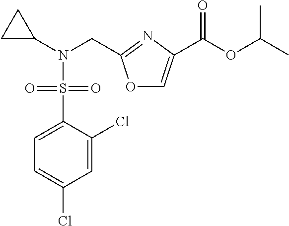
C1=C(S(=O)(N(C2CC2)CC2=NC(C(=O)OC(C)C)=CO2)=O)C(Cl)=CC(Cl)=C1
